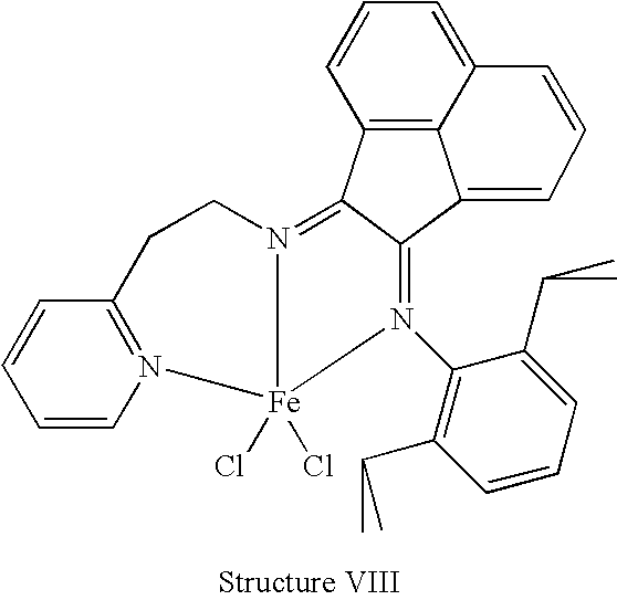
C12=C3C=CC=C1C=CC=C2C1=N(C2=C(C(C)C)C=CC=C2C(C)C)[Fe]2(Cl)(Cl)N(=C31)CCC1=N2C=CC=C1
